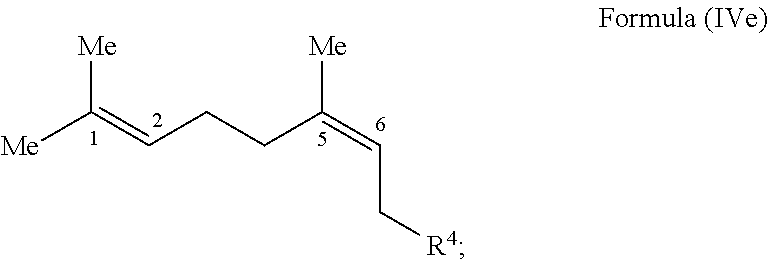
C(=CCCC(=CC[R4])[Me])([Me])[Me]
